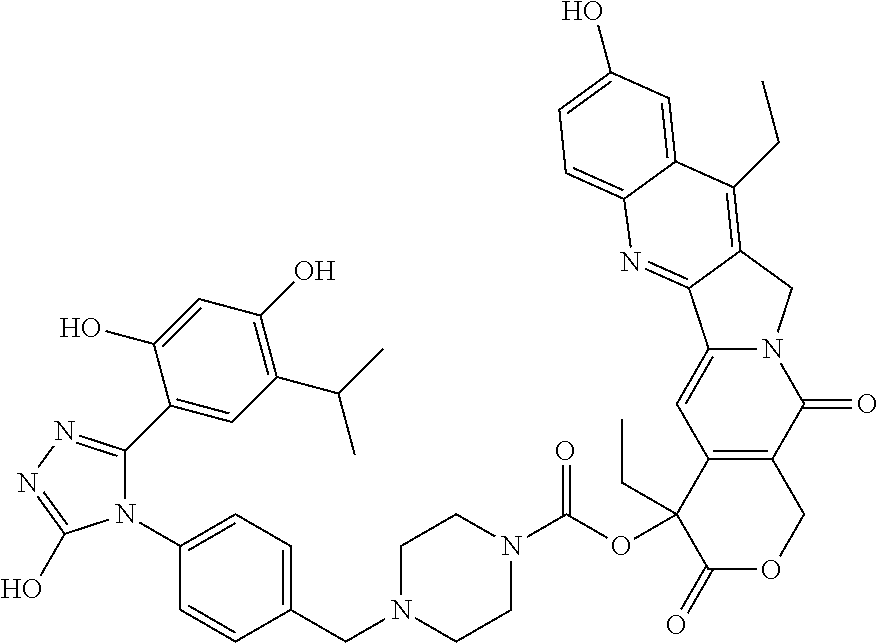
C1(C2=CC(C(C)C)=C(O)C=C2O)=NN=C(O)N1C1=CC=C(CN2CCN(C(OC3(CC)C(=O)OCC4=C3C=C3N(C4=O)CC4=C(CC)C5=CC(O)=CC=C5N=C34)=O)CC2)C=C1
